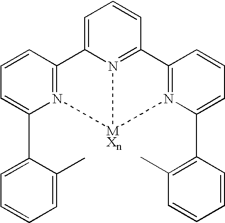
N12=C(C3=CC=CC4=N3[MXn]1N1=C4C=CC=C1C1=C(C)C=CC=C1)C=CC=C2C1=CC=CC=C1C
